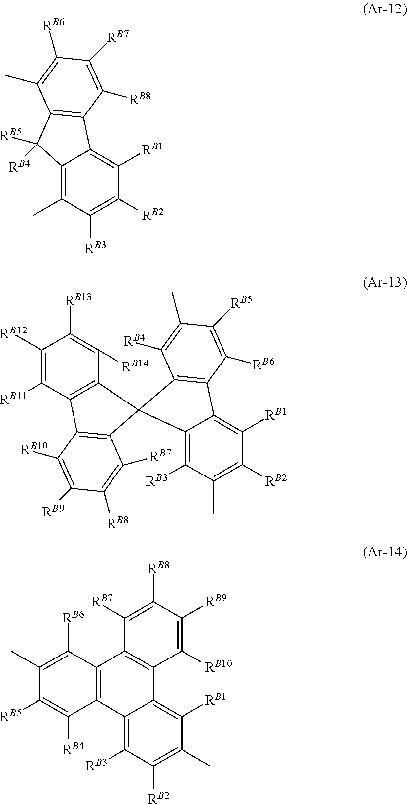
C12=C(C)C([RB3])=C([RB2])C([RB1])=C1C1=C(C2([RB4])[RB5])C(C)=C([RB6])C([RB7])=C1[RB8].C12=C([RB3])C(C)=C([RB2])C([RB1])=C1C1=C(C([RB4])=C(C)C([RB5])=C1[RB6])C21C2=C(C([RB11])=C([RB12])C([RB13])=C2[RB14])C2=C1C([RB7])=C([RB8])C([RB9])=C2[RB10].C12=C([RB3])C([RB2])=C(C)C([RB1])=C1C1=C(C3=C2C([RB4])=C([RB5])C(C)=C3[RB6])C([RB7])=C([RB8])C([RB9])=C1[RB10]
